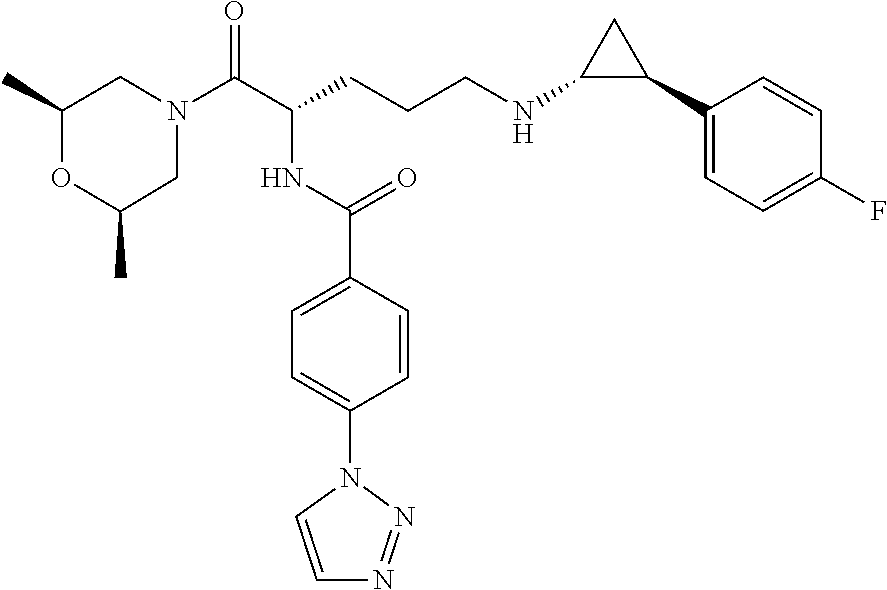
C1N(C(C(CCCNC2C(C3=CC=C(F)C=C3)C2)NC(C2=CC=C(N3C=CN=N3)C=C2)=O)=O)CC(C)OC1C
